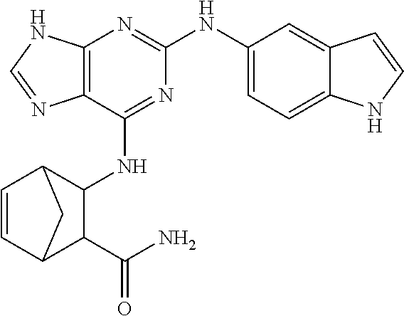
C12=C(C(NC3C4C=CC(C3C(N)=O)C4)=NC(NC3=CC=C4C(=C3)C=CN4)=N1)N=CN2
